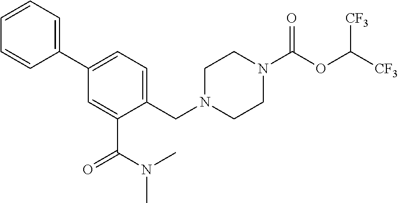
C1(C2=CC=CC=C2)=CC=C(CN2CCN(C(OC([CF3])[CF3])=O)CC2)C(C(N(C)C)=O)=C1
